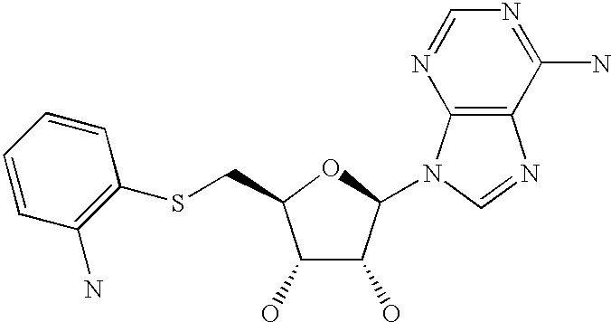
C1(O)C(O)C(N2C3=C(N=C2)C(N)=NC=N3)OC1CSC1=C(N)C=CC=C1
